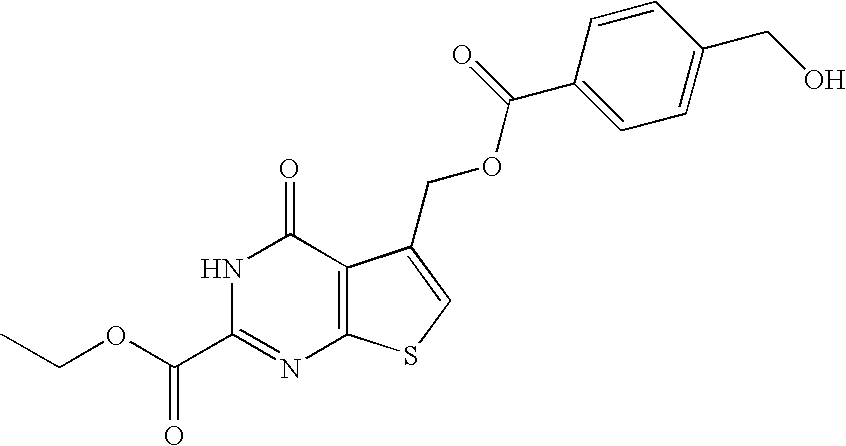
C12=C(SC=C1COC(C1=CC=C(CO)C=C1)=O)N=C(C(OCC)=O)NC2=O
